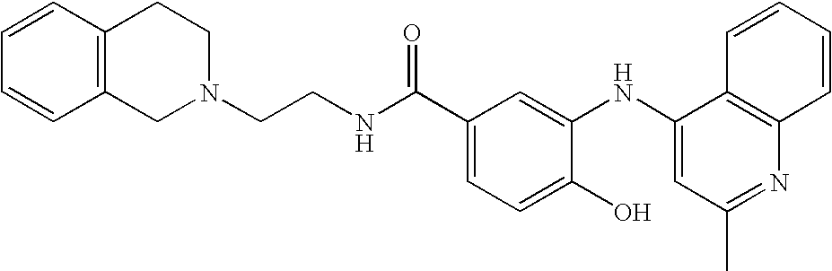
C1=CC2=C(C=C1)CCN(CCNC(C1=CC=C(O)C(NC3=CC(C)=NC4=C3C=CC=C4)=C1)=O)C2
